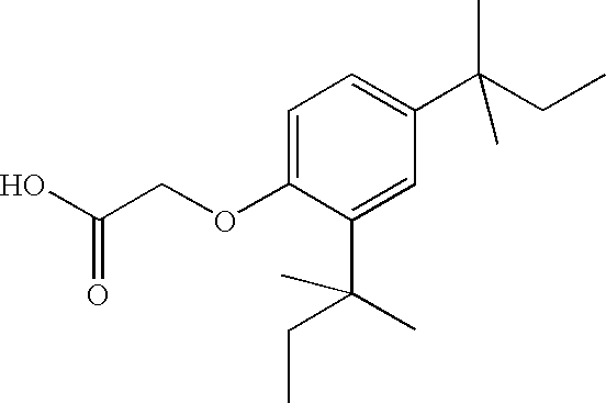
C1=C(OCC(O)=O)C(C(CC)(C)C)=CC(C(C)(CC)C)=C1
